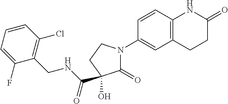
C1=CC(Cl)=C(CNC(=O)C2(O)C(=O)N(C3=CC4=C(C=C3)NC(=O)CC4)CC2)C(F)=C1
